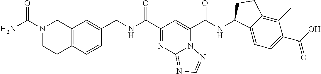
C(NC(C1=NC2=NC=NN2C(C(NC2C3=CC=C(C(O)=O)C(C)=C3CC2)=O)=C1)=O)C1=CC2=C(C=C1)CCN(C(=O)N)C2
